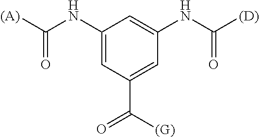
C1(NC([(A)])=O)=CC(C([(G)])=O)=CC(NC([(D)])=O)=C1
